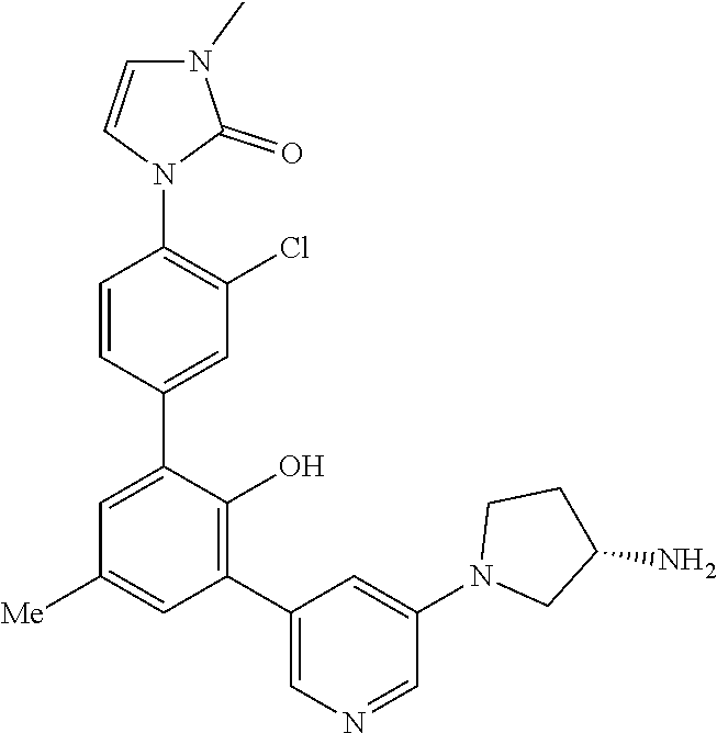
C1=CN(C2=C(Cl)C=C(C3=CC([Me])=CC(C4=CN=CC(N5CC(N)CC5)=C4)=C3O)C=C2)C(=O)N1C
